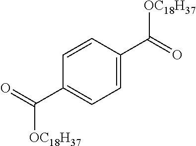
C1=C(C([OC18H37])=O)C=CC(C([OC18H37])=O)=C1
